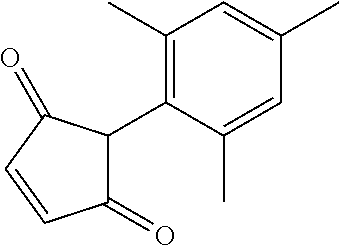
C1(C2C(=O)C=CC2=O)=C(C)C=C(C)C=C1C
